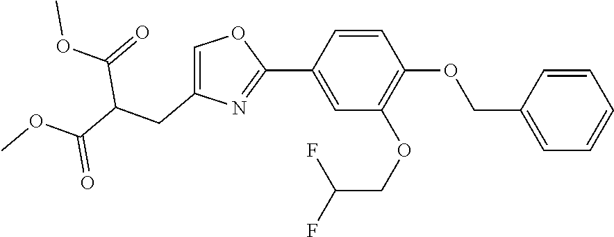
C1=CC(C2=NC(CC(C(OC)=O)C(=O)OC)=CO2)=CC(OCC(F)F)=C1OCC1=CC=CC=C1
